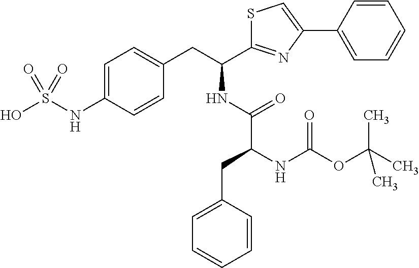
C1=C(NS(O)(=O)=O)C=CC(CC(C2=NC(C3=CC=CC=C3)=CS2)NC(C(CC2=CC=CC=C2)NC(OC(C)(C)C)=O)=O)=C1
